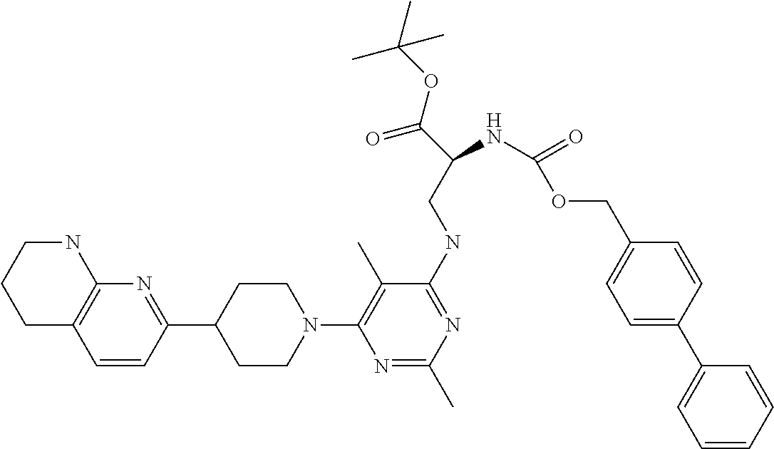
C1C2=C(NCC1)N=C(C1CCN(C3=C(C)C(NCC(C(=O)OC(C)(C)C)NC(OCC4=CC=C(C5=CC=CC=C5)C=C4)=O)=NC(C)=N3)CC1)C=C2
